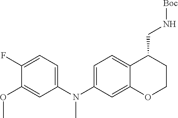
C12=CC=C(N(C3=CC=C(F)C(OC)=C3)C)C=C1OCCC2CN[Boc]
